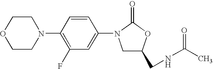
C1CN(C2=C(F)C=C(N3CC(CNC(C)=O)OC3=O)C=C2)CCO1
